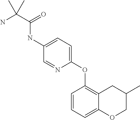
C1(OC2=C3C(=CC=C2)OCC(C)C3)=CC=C(NC(C(N)(C)C)=O)C=N1
